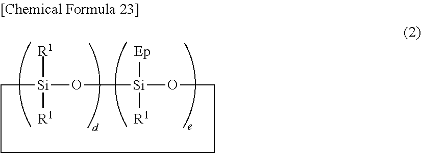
C1[Si]([R1])([R1])O[Si]([Ep])([R1])OCCCCCC1
